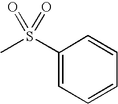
C1(S(C)(=O)=O)=CC=CC=C1
